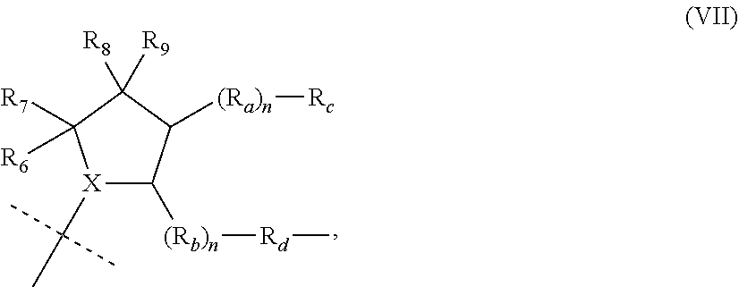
[X]1(C(C)(C)C)C([(Rb)n][Rd]C)C([(Ra)n][Rc])C([R8])([R9])C1([R7])[R6]
